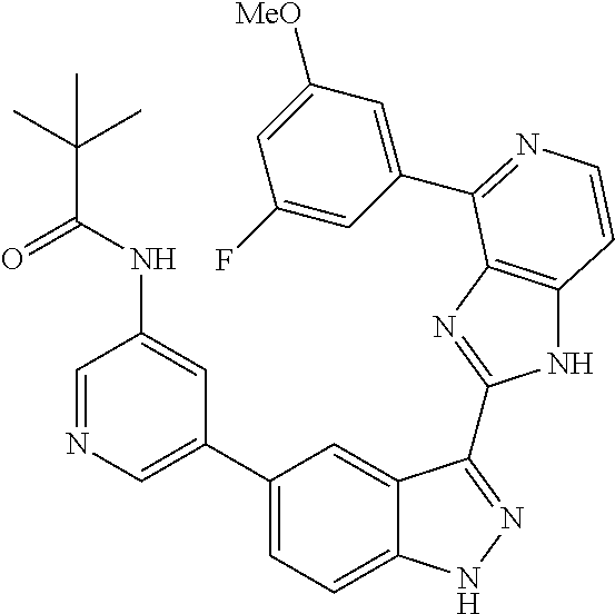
C1(C2=CN=CC(NC(=O)C(C)(C)C)=C2)=CC=C2C(=C1)C(C1=NC3=C(N1)C=CN=C3C1=CC([MeO])=CC(F)=C1)=NN2
